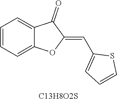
C1=CC=C2C(=C1)C(=O)C(=CC1=CC=CS1)O2.[C13H8O2S]
